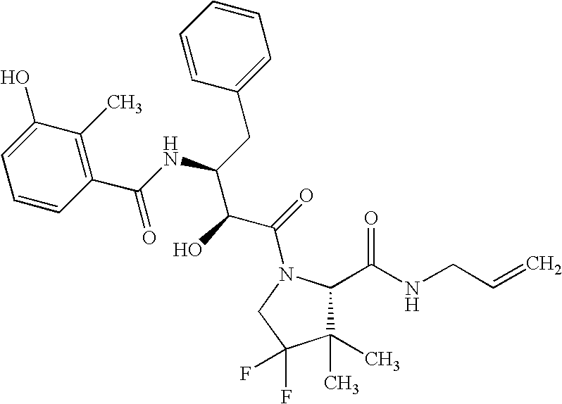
C1(C)(C)C(C(NCC=C)=O)N(C(=O)C(C(NC(C2=C(C)C(O)=CC=C2)=O)CC2=CC=CC=C2)O)CC1(F)F
